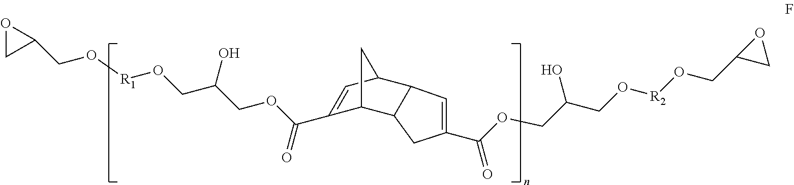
C1(C(OCC(CO[R2]OCC2CO2)O)=O)=CC2C(C1)C1CC2C=C1C(OCC(CO[R1]OCC1OC1)O)=O
